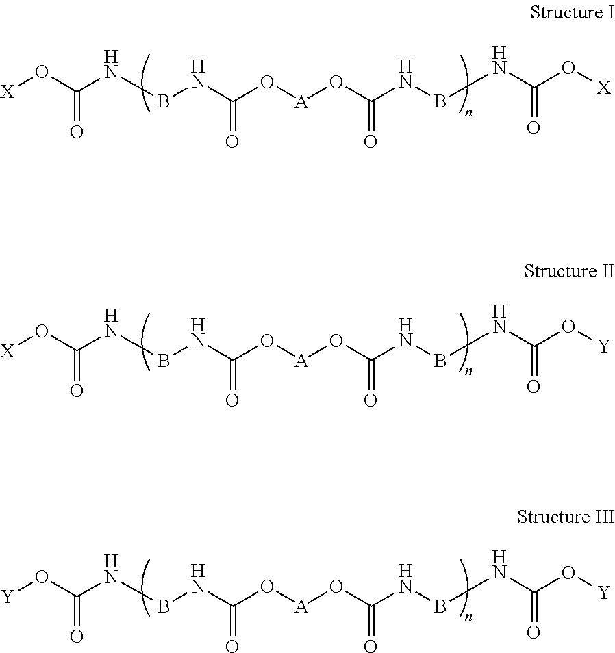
[X]OC(NBNC(O[A]OC(NBNC(O[X])=O)=O)=O)=O.[X]OC(NBNC(O[A]OC(NBNC(O[Y])=O)=O)=O)=O.[Y]OC(NBNC(O[A]OC(NBNC(O[Y])=O)=O)=O)=O
